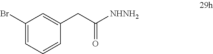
C1(Br)=CC=CC(CC([NHNH2])=O)=C1
